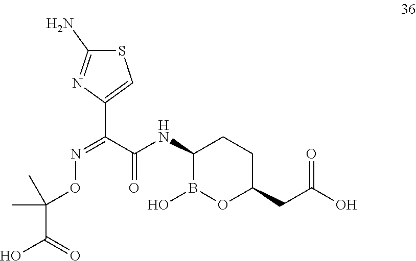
S1C(N)=NC(C(C(NC2B(O)OC(CC(O)=O)CC2)=O)=NOC(C)(C(O)=O)C)=C1
